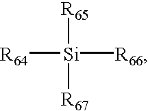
[R64][Si]([R66])([R65])[R67]
